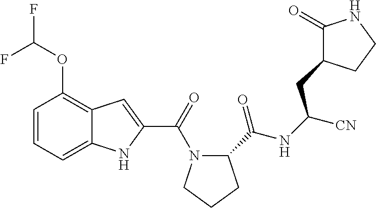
C1=CC=C2C(=C1OC(F)F)C=C(C(=O)N1C(C(=O)NC([CN])CC3C(=O)NCC3)CCC1)N2
